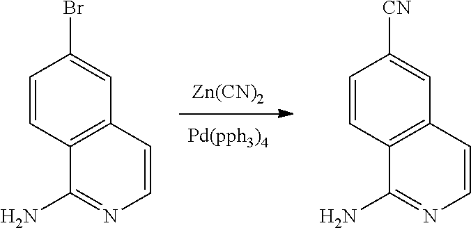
[Zn(CN)2].C1=CC2=C(C=C1Br)C=CN=C2N.C1=CC2=C(C=C1[CN])C=CN=C2N
